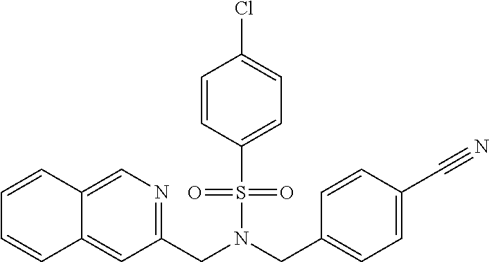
C1=CC(S(N(CC2=CC=C(C#N)C=C2)CC2=NC=C3C(=C2)C=CC=C3)(=O)=O)=CC=C1Cl
